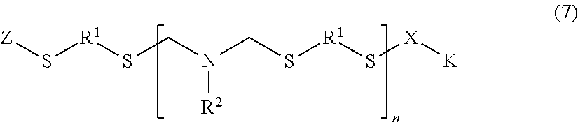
S([R1]SCN(CS[R1]S[X][K])[R2])[Z]
